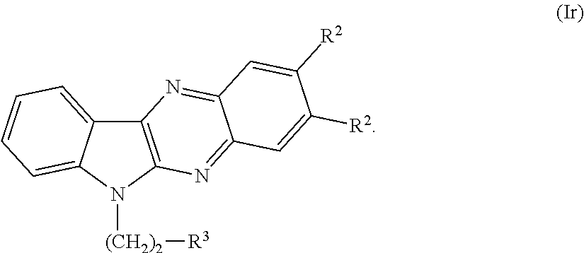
C12=C(N([(CH2)2][R3])C3=CC=CC=C13)N=C1C(=N2)C=C([R2])C([R2])=C1
